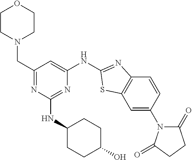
C1=C(N2C(=O)CCC2=O)C=CC2=C1SC(NC1=CC(CN3CCOCC3)=NC(NC3CCC(O)CC3)=N1)=N2
